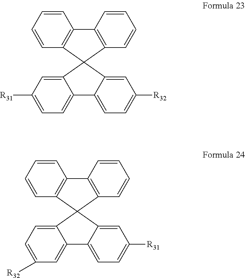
C12=CC([R31])=CC=C1C1=CC=C([R32])C=C1C21C2=C(C3=C1C=CC=C3)C=CC=C2.C12=CC=C([R32])C=C1C1=CC=C([R31])C=C1C21C2=C(C3=C1C=CC=C3)C=CC=C2
